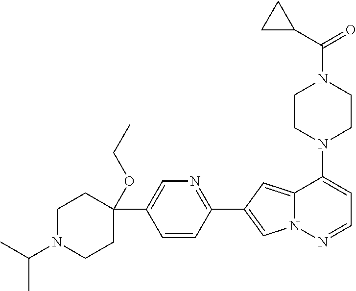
N1(C2=CC=NN3C2=CC(C2=NC=C(C4(OCC)CCN(C(C)C)CC4)C=C2)=C3)CCN(C(=O)C2CC2)CC1
